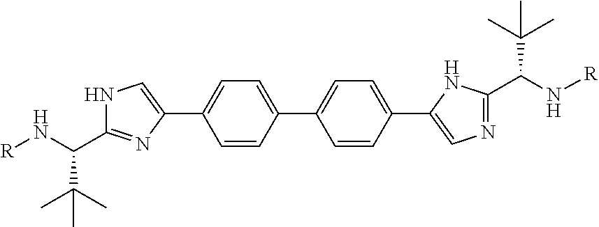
C1=C(C2=CNC(C(N[R])C(C)(C)C)=N2)C=CC(C2=CC=C(C3=CN=C(C(N[R])C(C)(C)C)N3)C=C2)=C1
